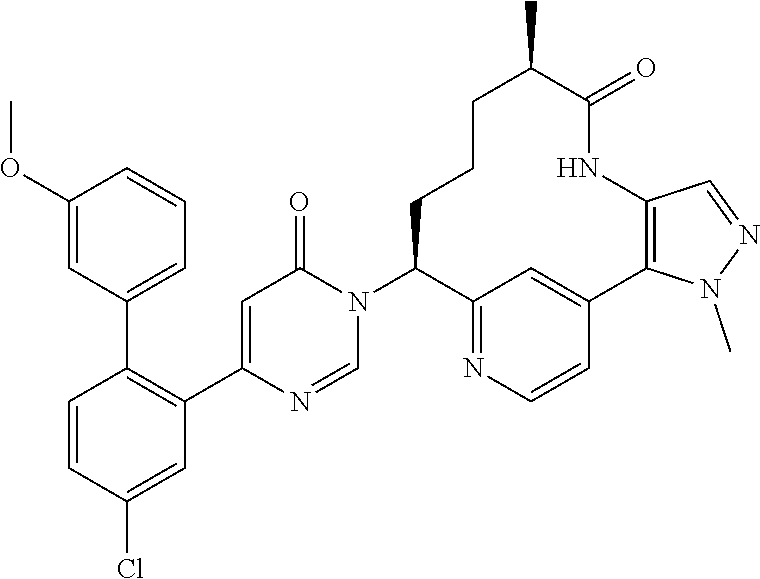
C1=CC(Cl)=CC(C2=CC(=O)N(C3C4=NC=CC(=C4)C4=C(NC(=O)C(C)CCC3)C=NN4C)C=N2)=C1C1=CC=CC(OC)=C1
